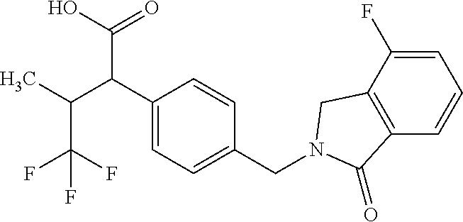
C1(C(C(C)C(F)(F)F)C(O)=O)=CC=C(CN2CC3=C(C=CC=C3F)C2=O)C=C1
